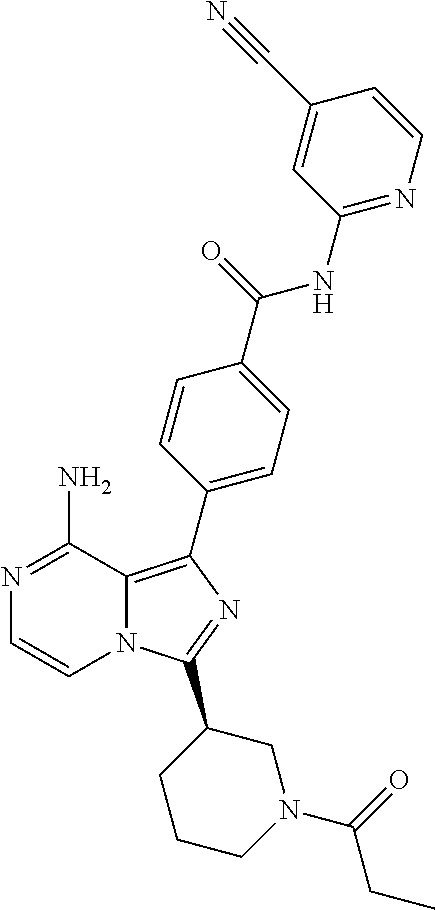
N1=C(N)C2=C(C3=CC=C(C(=O)NC4=NC=CC(C#N)=C4)C=C3)N=C(C3CCCN(C(=O)CC)C3)N2C=C1
